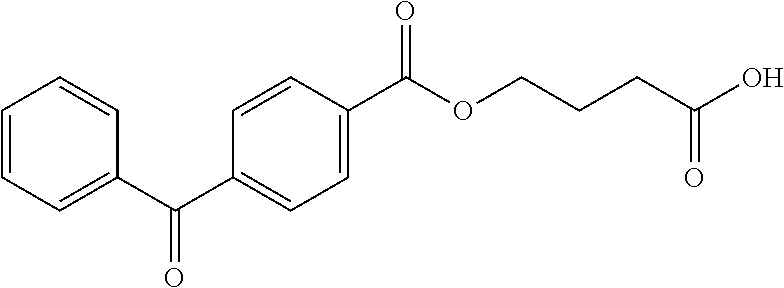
C1=C(C(OCCCC(O)=O)=O)C=CC(C(C2=CC=CC=C2)=O)=C1
